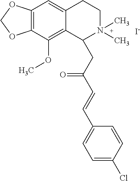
[I-].C12=C(C(OC)=C3C(=C1)CCN(C)(C)C3CC(C=CC1=CC=C(Cl)C=C1)=O)OCO2
